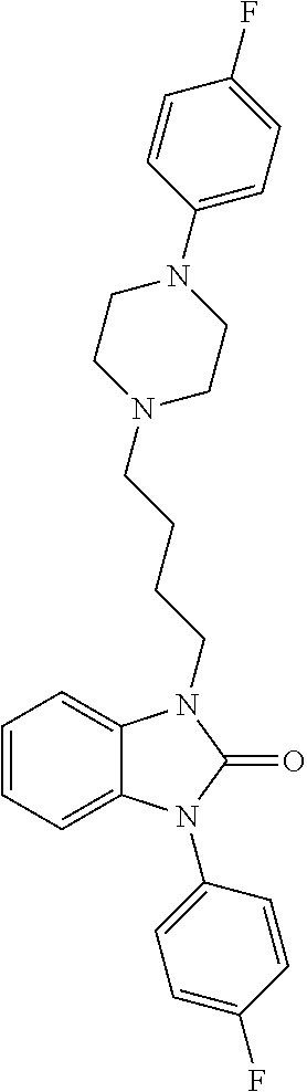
C1=CC=C2C(=C1)N(CCCCN1CCN(C3=CC=C(F)C=C3)CC1)C(=O)N2C1=CC=C(F)C=C1
